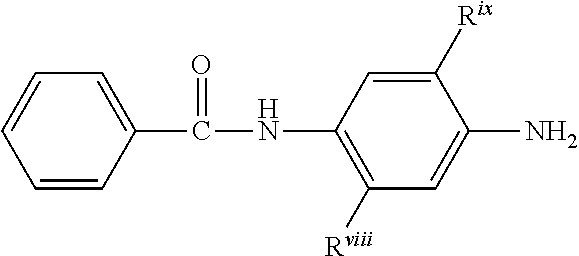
C1=CC(C(=O)NC2=C([Rviii])C=C(N)C([Rix])=C2)=CC=C1
